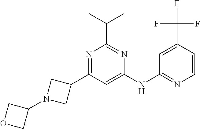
C1=C(NC2=NC=CC(C(F)(F)F)=C2)N=C(C(C)C)N=C1C1CN(C2COC2)C1
